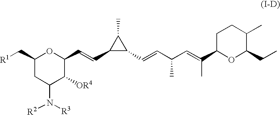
C1(C[R1])CC(N([R3])[R2])C([OR4])C(C=CC2C(C=CC(C=C(C)C3OC(CC)C(C)CC3)C)C2C)O1
